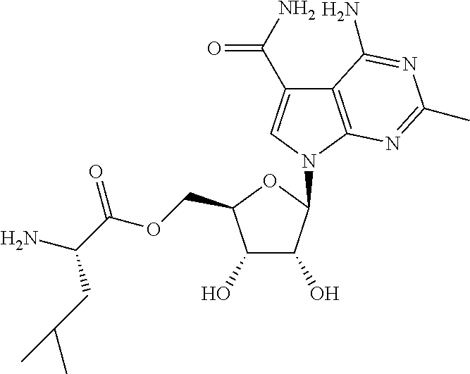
C1(O)C(O)C(COC(=O)C(CC(C)C)N)OC1N1C=C(C(N)=O)C2=C1N=C(C)N=C2N
